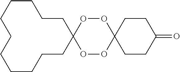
O1OC2(OOC13CCCCCCCCCCC3)CCC(=O)CC2
